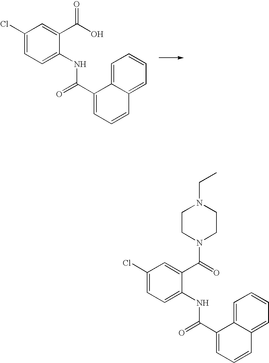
C1(Cl)=CC=C(NC(C2=CC=CC3=CC=CC=C23)=O)C(C(O)=O)=C1.C1(Cl)=CC=C(NC(C2=CC=CC3=CC=CC=C23)=O)C(C(=O)N2CCN(CC)CC2)=C1
